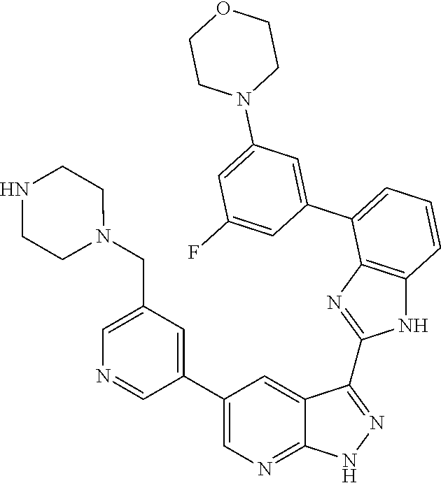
C1=C(CN2CCNCC2)C=C(C2=CN=C3C(=C2)C(C2=NC4=C(N2)C=CC=C4C2=CC(N4CCOCC4)=CC(F)=C2)=NN3)C=N1
